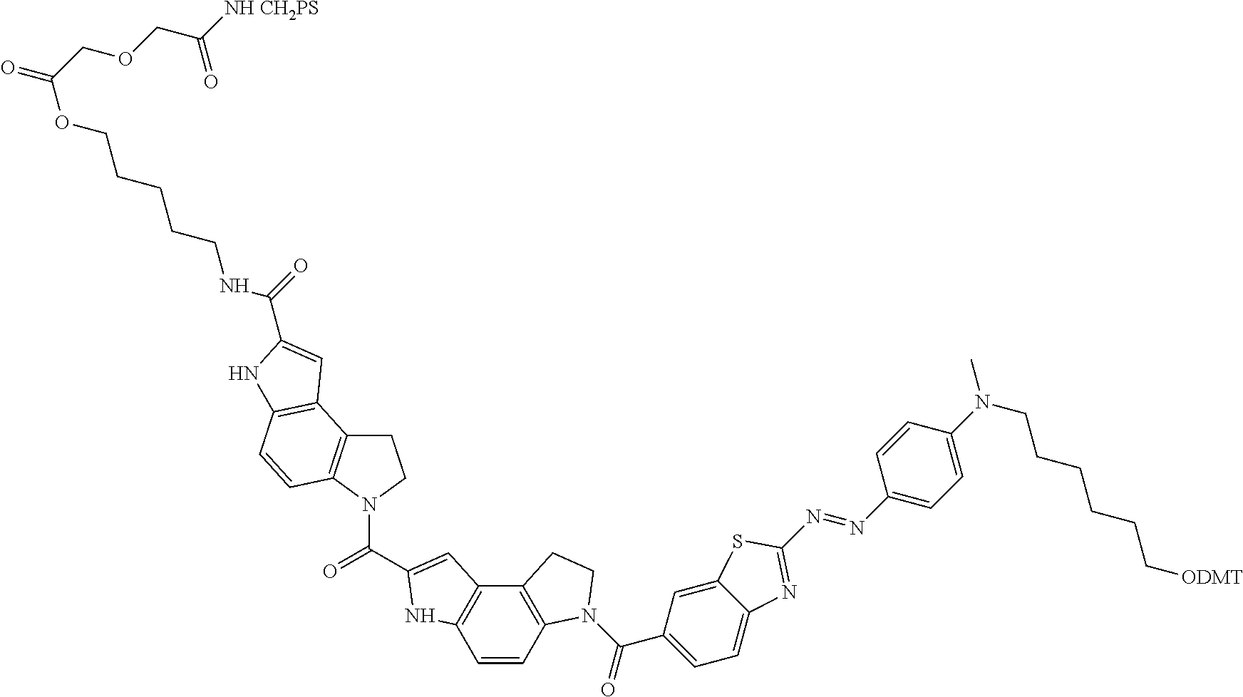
C1=CC2=C(C3=C1NC(C(=O)N1CCC4=C1C=CC1=C4C=C(C(=O)NCCCCCOC(=O)COCC([NH CH2PS])=O)N1)=C3)CCN2C(=O)C1=CC=C2C(=C1)SC(N=NC1=CC=C(N(C)CCCCCC[ODMT])C=C1)=N2
